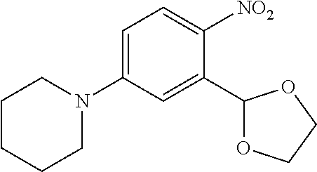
C1=C(N2CCCCC2)C=C(C2OCCO2)C([NO2])=C1
